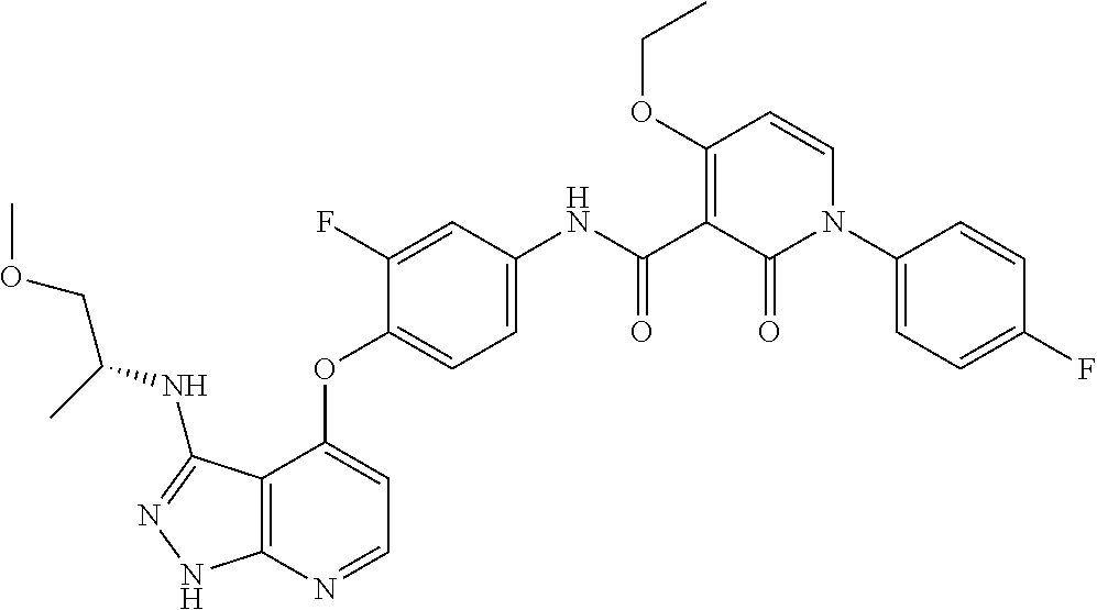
C12=C(N=CC=C1OC1=CC=C(NC(C3=C(OCC)C=CN(C4=CC=C(F)C=C4)C3=O)=O)C=C1F)NN=C2NC(COC)C
